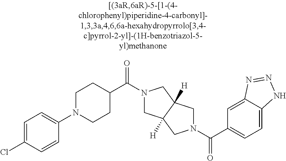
C(C1=CC=C2C(=C1)N=NN2)(=O)N1CC2([H])CN(C(=O)C3CCN(C4=CC=C(Cl)C=C4)CC3)CC2([H])C1
